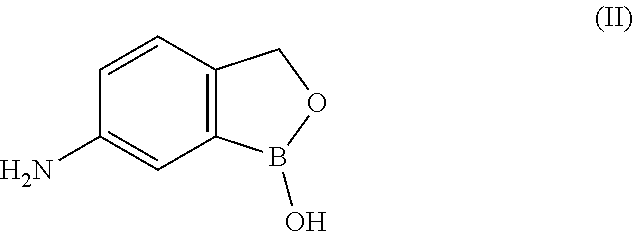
C12=C(C=CC(N)=C1)COB2O
